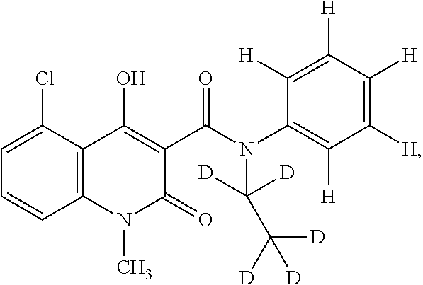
C1=C(Cl)C2=C(C=C1)N(C)C(=O)C(C(N(C([D])([D])C([D])([D])[D])C1=C([H])C([H])=C([H])C([H])=C1[H])=O)=C2O
